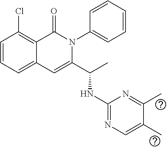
C1=CC=C2C(=C1Cl)C(=O)N(C1=CC=CC=C1)C(C(NC1=NC=C(C)C(C)=N1)C)=C2
